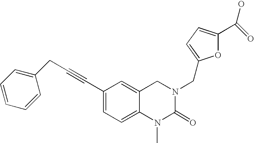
C(#CC1=CC=C2C(=C1)CN(CC1=CC=C(C(=O)O)O1)C(=O)N2C)CC1=CC=CC=C1
